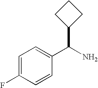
C1=C(F)C=CC(C(C2CCC2)N)=C1
